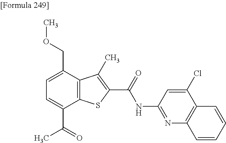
C1=C(C(=O)C)C2=C(C(COC)=C1)C(C)=C(C(=O)NC1=NC3=C(C(Cl)=C1)C=CC=C3)S2
